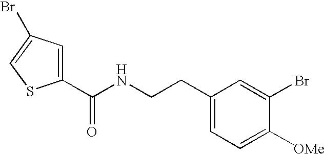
C1(C(NCCC2=CC=C([OMe])C(Br)=C2)=O)=CC(Br)=CS1
